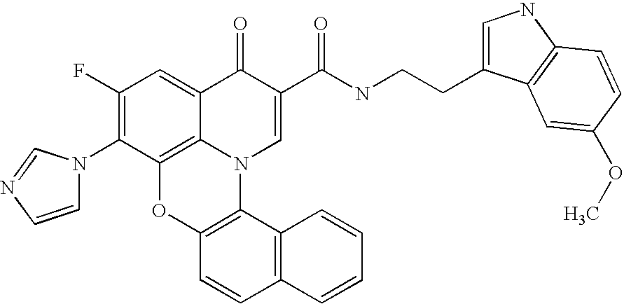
C1(F)=C(N2C=CN=C2)C2=C3C(=C1)C(=O)C(C(NCCC1=CNC4=C1C=C(OC)C=C4)=O)=CN3C1=C(O2)C=CC2=C1C=CC=C2
